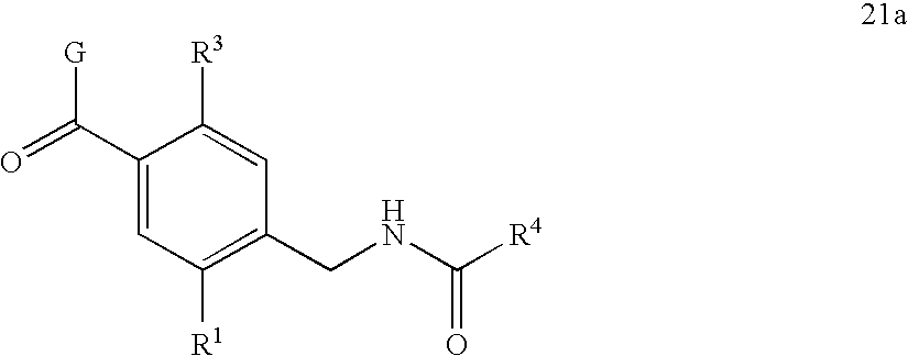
C1(C(=O)[G])=CC([R1])=C(CNC([R4])=O)C=C1[R3]
